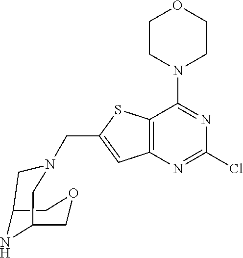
C1CN(C2=NC(Cl)=NC3=C2SC(CN2CC4NC(COC4)C2)=C3)CCO1
